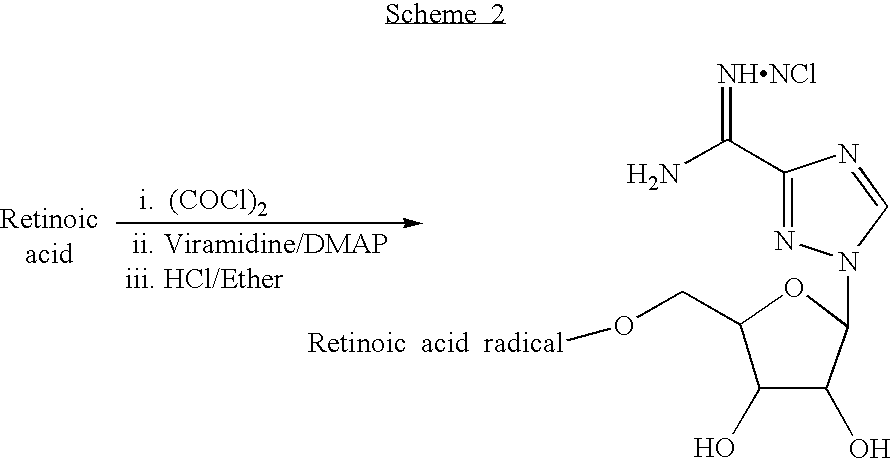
C1(C(N)=[NHNCl])=NN(C2OC(CO[Retinoic  acid  radical])C(O)C2O)C=N1
